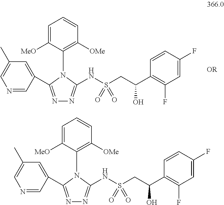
N(S(=O)(=O)CC(O)C1=C(F)C=C(F)C=C1)C1=NN=C(C2=CC(C)=CN=C2)N1C1=C([OMe])C=CC=C1[MeO].N(S(=O)(=O)CC(O)C1=C(F)C=C(F)C=C1)C1=NN=C(C2=CC(C)=CN=C2)N1C1=C([OMe])C=CC=C1[MeO]
